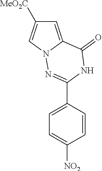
C1=C2N(C=C1[MeO2C])N=C(C1=CC=C([NO2])C=C1)NC2=O
